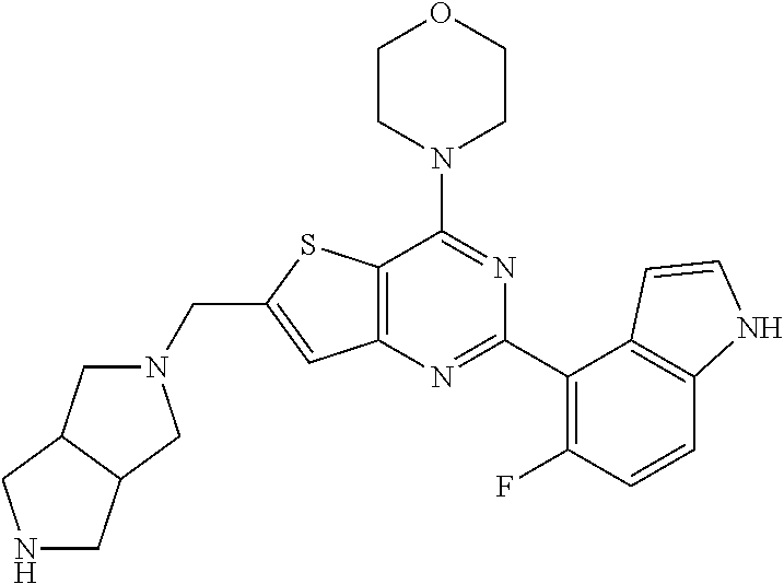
C12=C(N=C(C3=C(F)C=CC4=C3C=CN4)N=C1N1CCOCC1)C=C(CN1CC3C(C1)CNC3)S2
